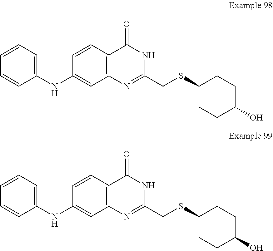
C1=CC=C(NC2=CC3=C(C=C2)C(=O)NC(CSC2CCC(O)CC2)=N3)C=C1.N1=C(CSC2CCC(O)CC2)NC(=O)C2=C1C=C(NC1=CC=CC=C1)C=C2
